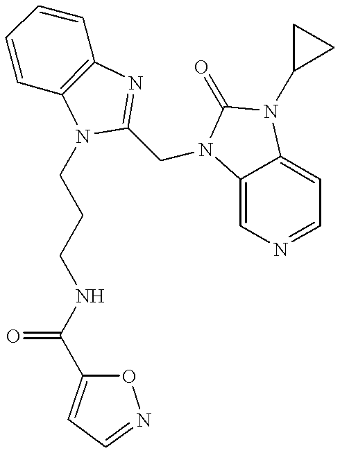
C1=CC2=C(C=C1)N=C(CN1C3=CN=CC=C3N(C3CC3)C1=O)N2CCCNC(=O)C1=CC=NO1
